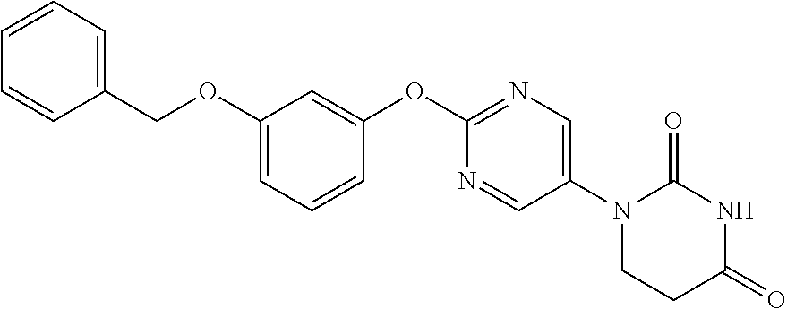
C1(OC2=NC=C(N3CCC(=O)NC3=O)C=N2)=CC(OCC2=CC=CC=C2)=CC=C1
